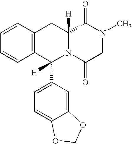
C12=C(C(C3=CC=C4C(=C3)OCO4)([H])N3C([H])(C1)C(=O)N(C)CC3=O)C=CC=C2
